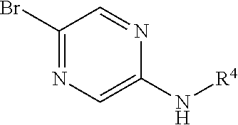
C1(Br)=NC=C(N[R4])N=C1
